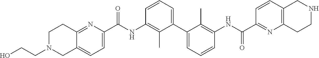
C1=CC=C(C2=CC=CC(NC(=O)C3=NC4=C(C=C3)CNCC4)=C2C)C(C)=C1NC(=O)C1=CC=C2C(=N1)CCN(CCO)C2
